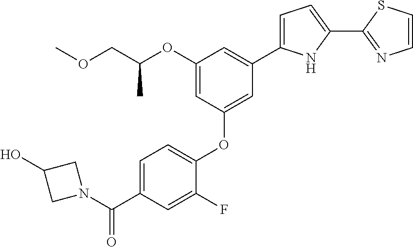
C1=C(C(N2CC(O)C2)=O)C=C(F)C(OC2=CC(C3=CC=C(C4=NC=CS4)N3)=CC(OC(COC)C)=C2)=C1
